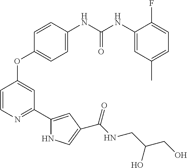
C1=CN=C(C2=CC(C(NCC(CO)O)=O)=CN2)C=C1OC1=CC=C(NC(NC2=CC(C)=CC=C2F)=O)C=C1
